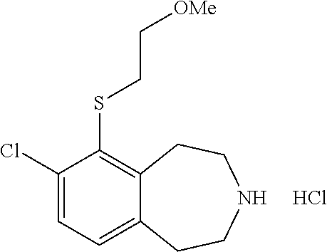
C1(Cl)=CC=C2C(=C1SCC[OMe])CCNCC2.Cl
